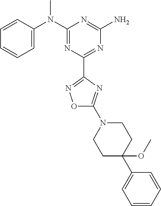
C1=CC(N(C2=NC(C3=NOC(N4CCC(C5=CC=CC=C5)(OC)CC4)=N3)=NC(N)=N2)C)=CC=C1
